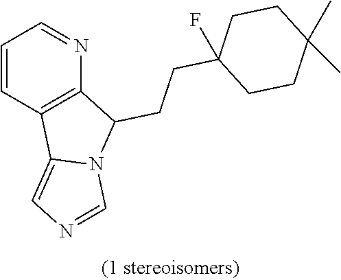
C1=CC2=C(N=C1)C(CCC1(F)CCC(C)(C)CC1)N1C2=CN=C1
